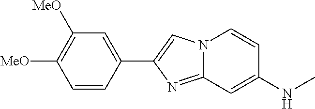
C1(C2=CN3C(=N2)C=C(NC)C=C3)=CC([MeO])=C([MeO])C=C1
